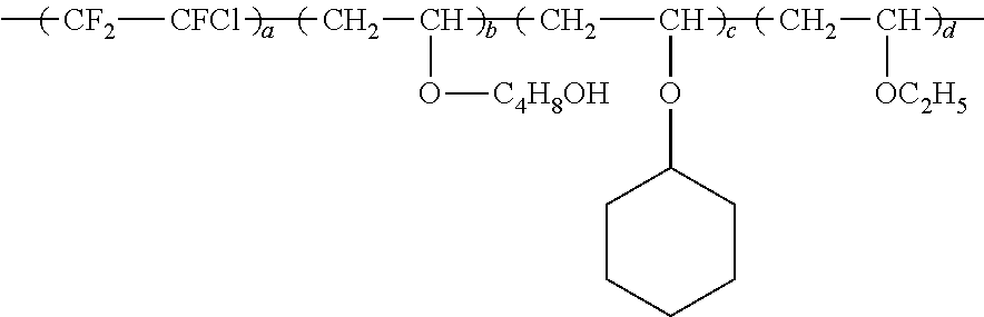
[CF2]([CFCl]CC(O[C4H8OH])CC(CC(C)[OC2H5])OC1CCCCC1)C
